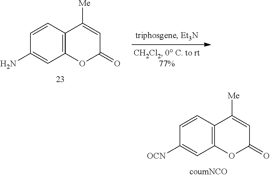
C1=CC2=C(C=C1[OCN])OC(=O)C=C2[Me].C1=CC2=C(C=C1N)OC(=O)C=C2[Me]
